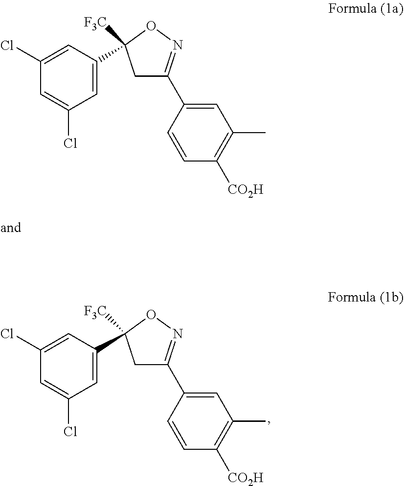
C1(Cl)=CC(C2([F3C])CC(C3=CC(C)=C([CO2H])C=C3)=NO2)=CC(Cl)=C1.C1(Cl)=CC(C2([F3C])CC(C3=CC(C)=C([CO2H])C=C3)=NO2)=CC(Cl)=C1
